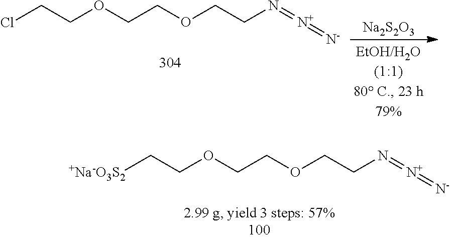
[Na2S2O3].ClCCOCCOCCN=[N+]=[N-].[+Na-O3S2]CCOCCOCCN=[N+]=[N-]
